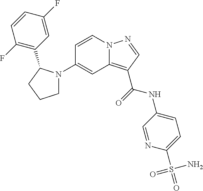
C1(N2CCCC2C2=C(F)C=CC(F)=C2)=CC2=C(C(=O)NC3=CC=C(S(=O)(N)=O)N=C3)C=NN2C=C1
